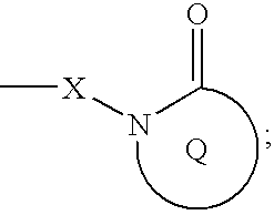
C[X]NC=O
